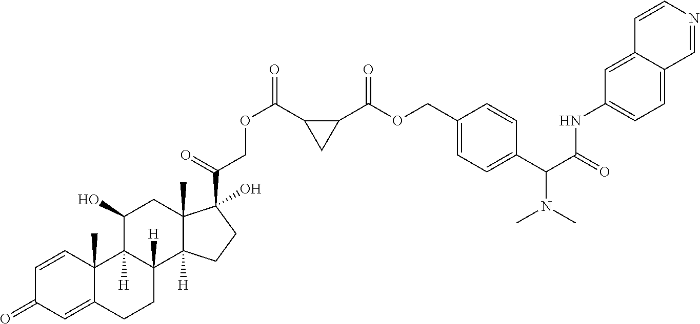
C1=CC2(C)C(=CC1=O)CCC1([H])C2([H])C(O)CC2(C)C1([H])CCC2(C(=O)COC(=O)C1CC1C(OCC1=CC=C(C(C(=O)NC2=CC=C3C(=C2)C=CN=C3)N(C)C)C=C1)=O)O
